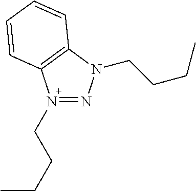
N1(CCCC)=NN(CCCC)C2=C1C=CC=C2
